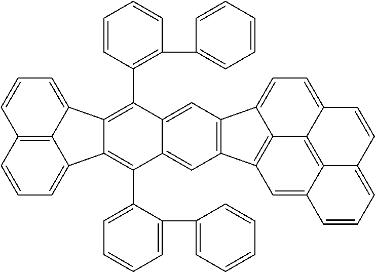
C12=C3C(=CC=C1)C1=C(C4=CC=CC=C4C4=CC=CC=C4)C4=CC5=C(C=C4C(C4=C(C6=CC=CC=C6)C=CC=C4)=C1C3=CC=C2)C1=CC=C2C3=C4C(=CC5=C31)C=CC=C4C=C2
